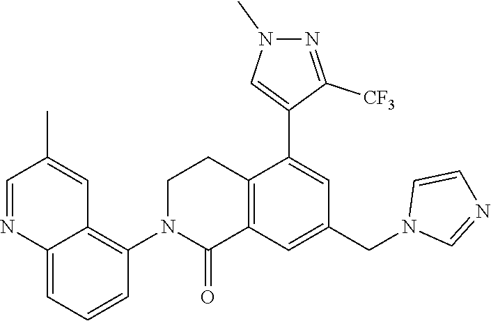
C12=C(C=C(CN3C=NC=C3)C=C1C1=CN(C)N=C1[CF3])C(=O)N(C1=C3C(=CC=C1)N=CC(C)=C3)CC2
